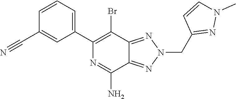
NC1=NC(C2=CC=CC(C#N)=C2)=C(Br)C2=NN(CC3=NN(C)C=C3)N=C12
